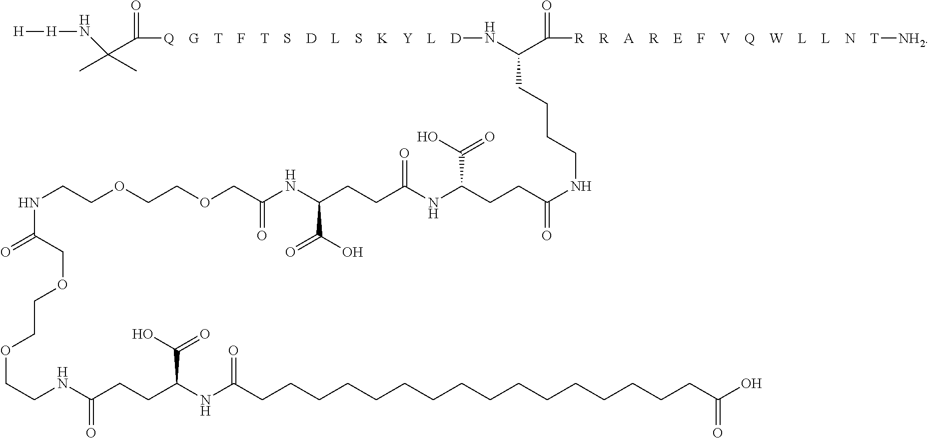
[H][H]NC(C)(C(=O)[Q    G    T    F    T    S    D    L    S    K    Y    L    D]NC(C([R    R    A    R    E    F    V    Q    W    L    L    N    T][NH2])=O)CCCCNC(=O)CCC(NC(CCC(NC(COCCOCCNC(=O)COCCOCCNC(CCC(NC(CCCCCCCCCCCCCCCCC(O)=O)=O)C(O)=O)=O)=O)C(O)=O)=O)C(O)=O)C
